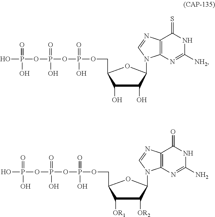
C1([OR1])C([OR2])C(N2C3=C(C(=O)NC(N)=N3)N=C2)OC1COP(OP(OP(O)(=O)O)(=O)O)(=O)O.C1(O)C(O)C(N2C3=C(C(=S)NC([NH2])=N3)N=C2)OC1COP(OP(OP(O)(=O)O)(=O)O)(=O)O
